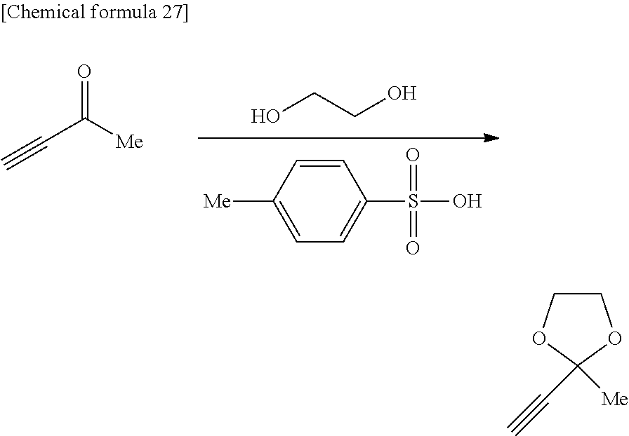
C(C([Me])=O)#C.C1=CC([Me])=CC=C1S(O)(=O)=O.OCCO.C1COC(C#C)([Me])O1
